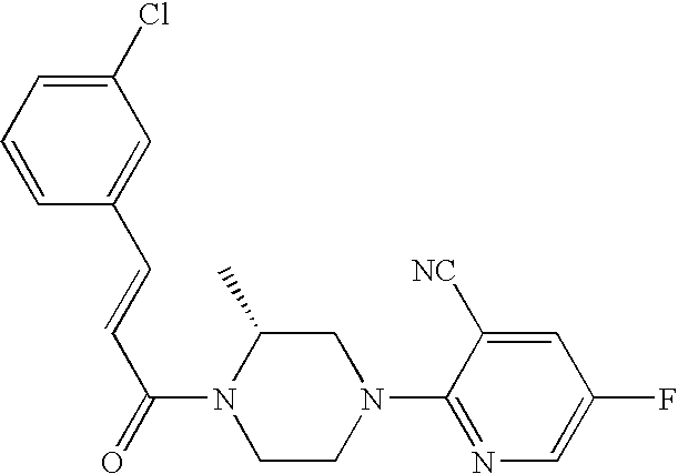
C1(C=CC(=O)N2CCN(C3=NC=C(F)C=C3[NC])CC2C)=CC(Cl)=CC=C1
